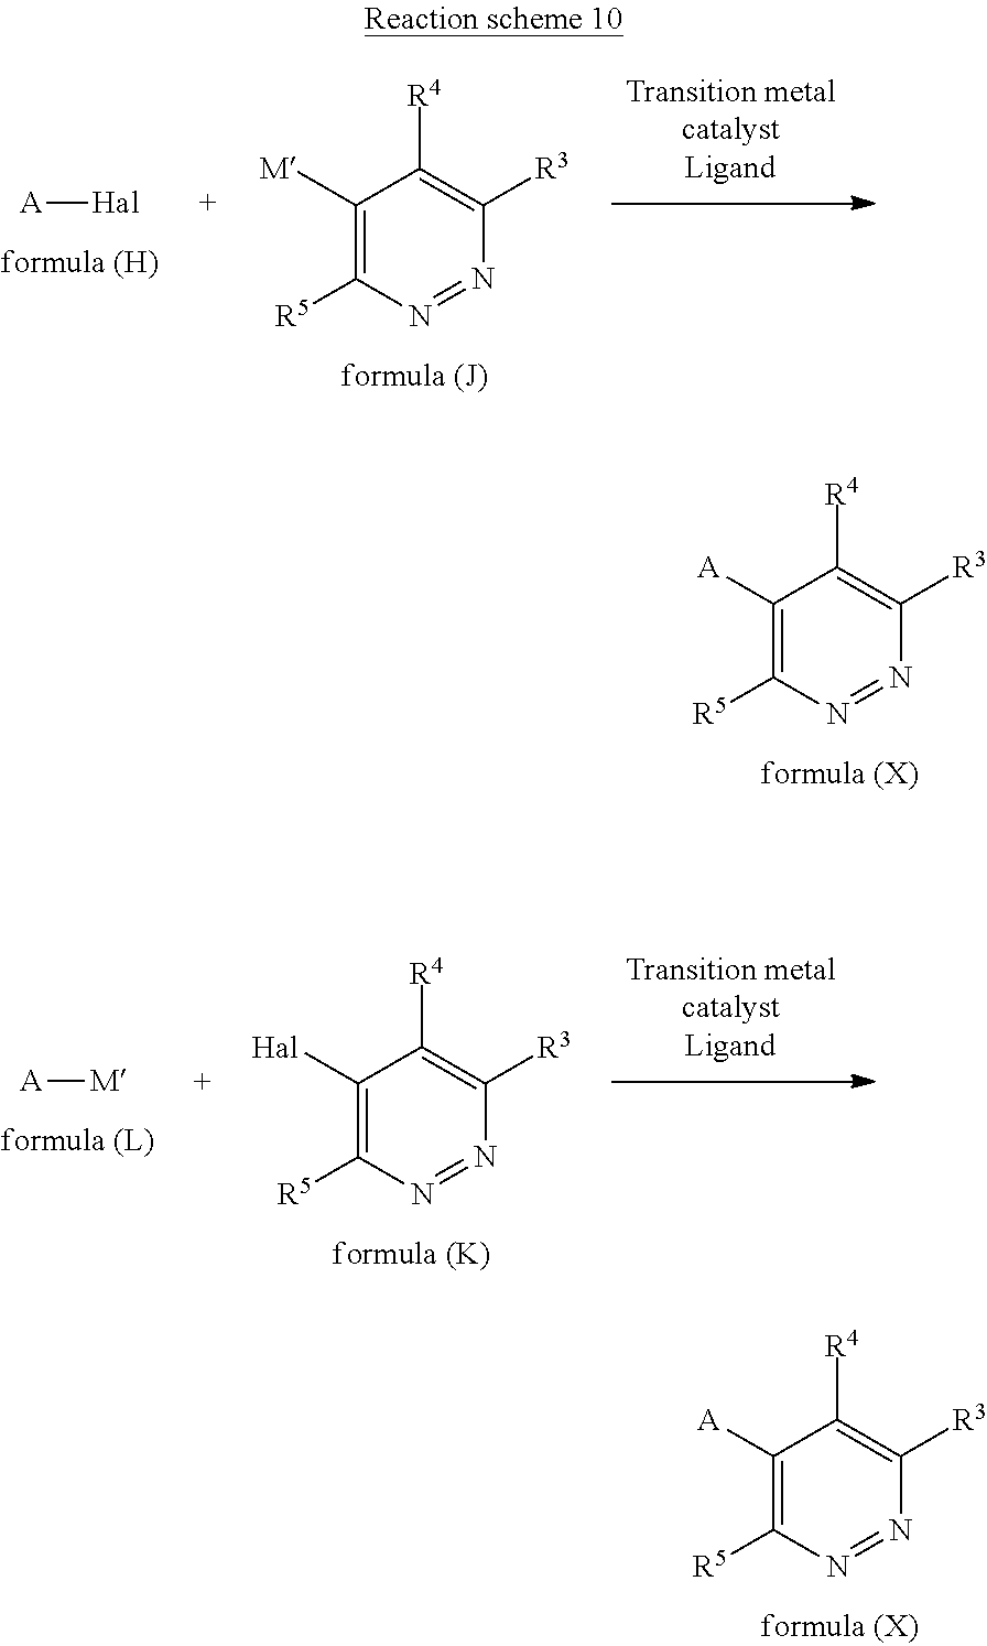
[A][Hal].C1([M])=C([R5])N=NC([R3])=C1[R4].C1([A])=C([R5])N=NC([R3])=C1[R4].[A][M].C1([Hal])=C([R5])N=NC([R3])=C1[R4].C1([A])=C([R5])N=NC([R3])=C1[R4]
